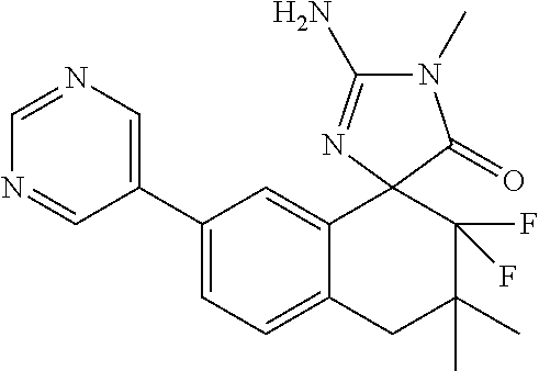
C1(C2=CC=C3C(=C2)C2(C(F)(F)C(C)(C)C3)C(=O)N(C)C(N)=N2)=CN=CN=C1
